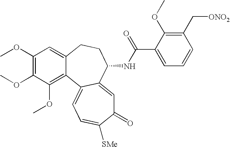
C1(OC)=C(OC)C(OC)=C2C(=C1)CCC(NC(C1=CC=CC(C[ONO2])=C1OC)=O)C1=CC(=O)C([SMe])=CC=C21
